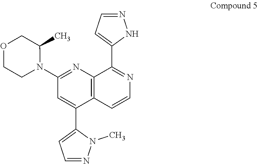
C12=C(N=C(N3C(C)COCC3)C=C1C1=CC=NN1C)C(C1=CC=NN1)=NC=C2
